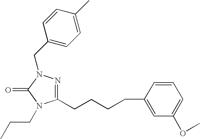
N1=C(CCCCC2=CC(OC)=CC=C2)N(CCC)C(=O)N1CC1=CC=C(C)C=C1
